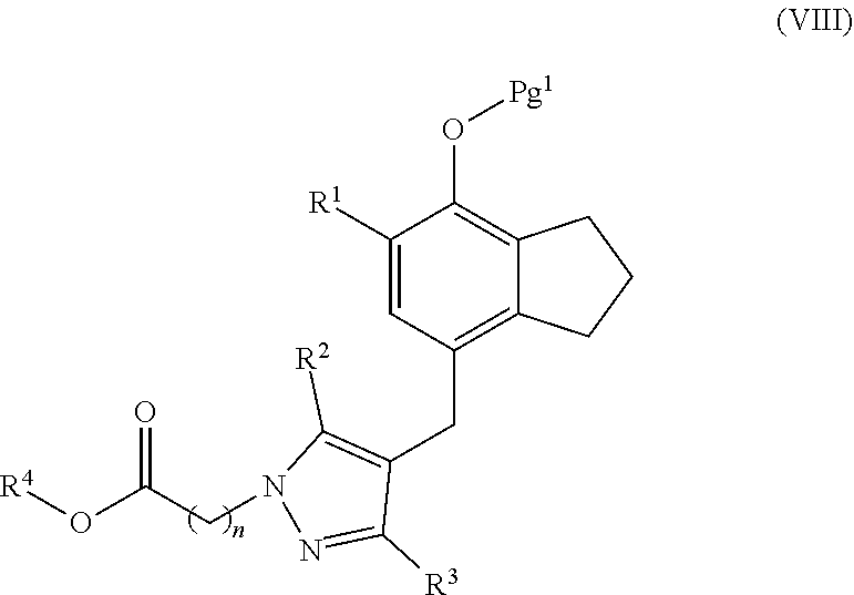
C12=C(CC3=C([R2])N(CC(O[R4])=O)N=C3[R3])C=C([R1])C(O[Pg1])=C1CCC2
